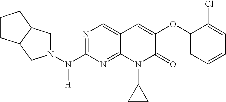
N1=C(N(N2CC3C(C2)CCC3)[H])N=C2C(=C1)C=C(OC1=CC=CC=C1Cl)C(=O)N2C1CC1
